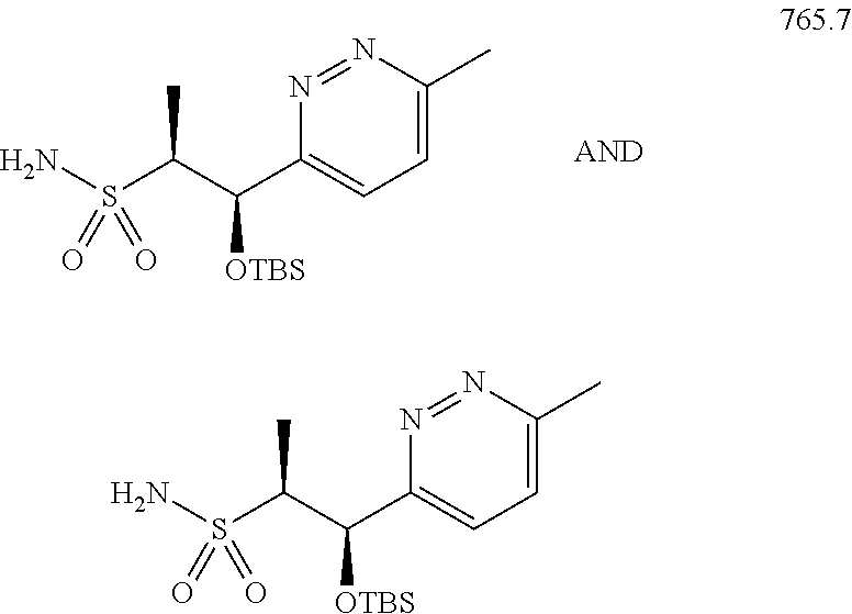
N1=NC(C)=CC=C1C(C(S(N)(=O)=O)C)[OTBS].N1=NC(C)=CC=C1C(C(S(N)(=O)=O)C)[OTBS]
